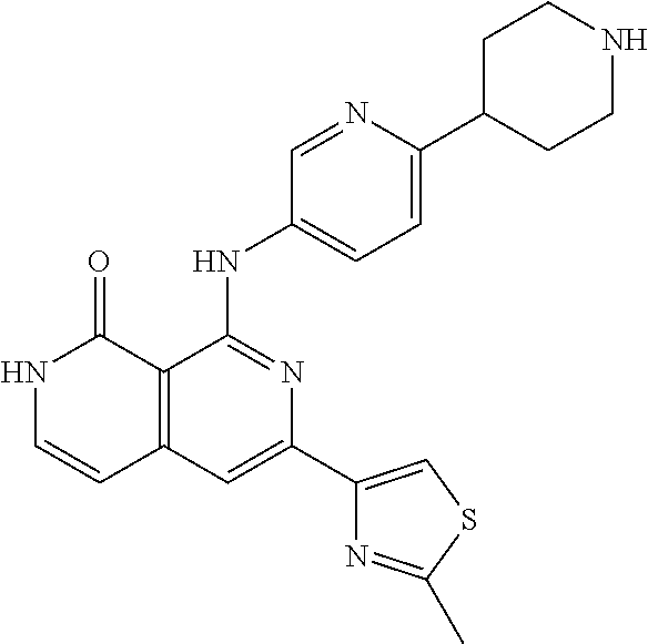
N1C=CC2=C(C1=O)C(NC1=CC=C(C3CCNCC3)N=C1)=NC(C1=CSC(C)=N1)=C2
